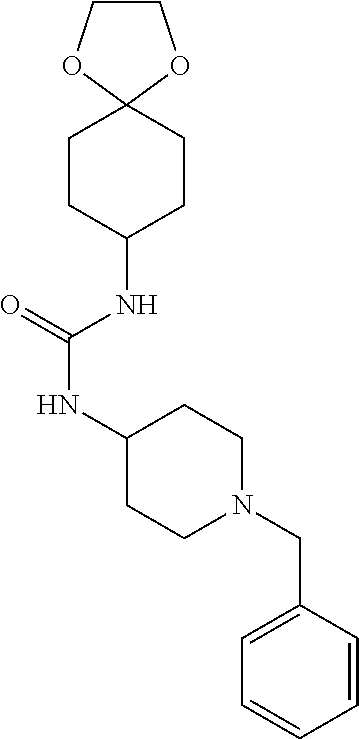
C1CC(NC(NC2CCN(CC3=CC=CC=C3)CC2)=O)CCC12OCCO2
